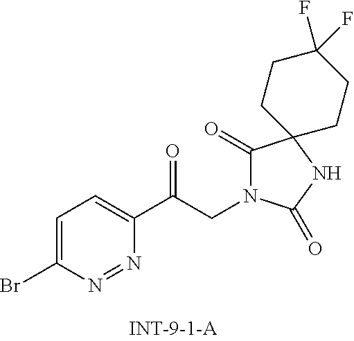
C1=C(Br)N=NC(C(CN2C(=O)C3(NC2=O)CCC(F)(F)CC3)=O)=C1
